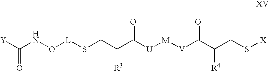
C(NO[L]SCC(C([U][M][V]C(C(CS[X])[R4])=O)=O)[R3])([Y])=O
